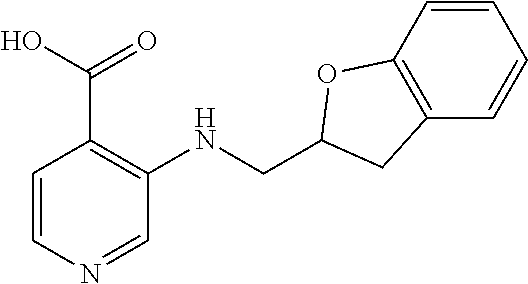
C1(CNC2=C(C(O)=O)C=CN=C2)CC2=C(O1)C=CC=C2
